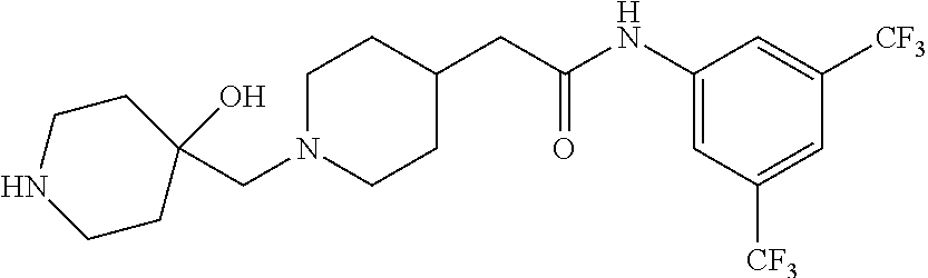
C1N(CC2(O)CCNCC2)CCC(CC(NC2=CC([CF3])=CC([CF3])=C2)=O)C1
